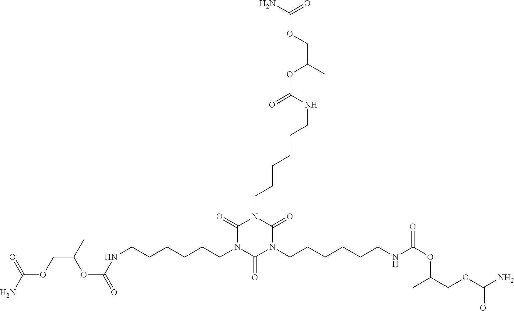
C1(=O)N(CCCCCCNC(=O)OC(C)COC(=O)N)C(=O)N(CCCCCCNC(=O)OC(C)COC(=O)N)C(=O)N1CCCCCCNC(OC(C)COC(=O)N)=O
